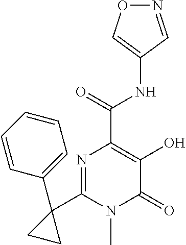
O1N=CC(NC(C2=C(O)C(=O)N(C)C(C3(C4=CC=CC=C4)CC3)=N2)=O)=C1
